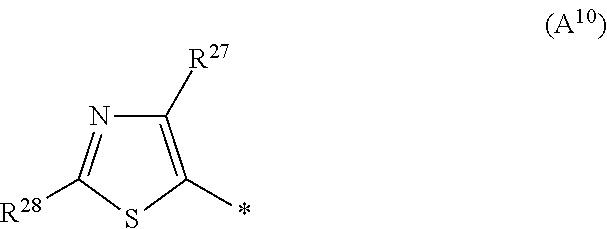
C1([R27])=C(*)SC([R28])=N1
